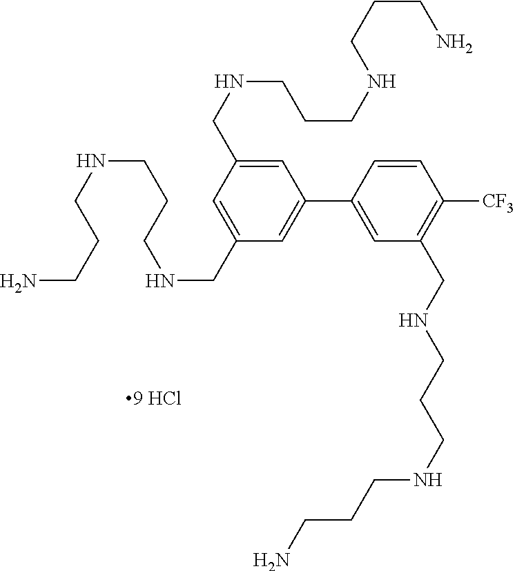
C(CNCCCNCC1=CC(CNCCCNCCCN)=CC(C2=CC(CNCCCNCCCN)=C([CF3])C=C2)=C1)CN
